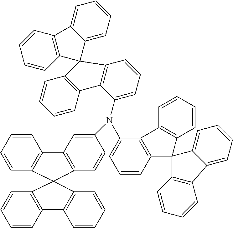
C1=CC2=C(C=C1)C1(C3=C2C=CC=C3)C2=C(C=CC=C2)C2=C1C=CC(N(C1=CC=CC3=C1C1=C(C34C3=CC=CC=C3C3=C4C=CC=C3)C=CC=C1)C1=CC=CC3=C1C1=C(C=CC=C1)C31C3=C(C=CC=C3)C3=CC=CC=C13)=C2
